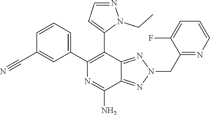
C12=NN(CC3=NC=CC=C3F)N=C1C(N)=NC(C1=CC=CC(C#N)=C1)=C2C1=CC=NN1CC
